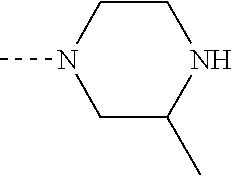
N1(C)CC(C)NCC1
